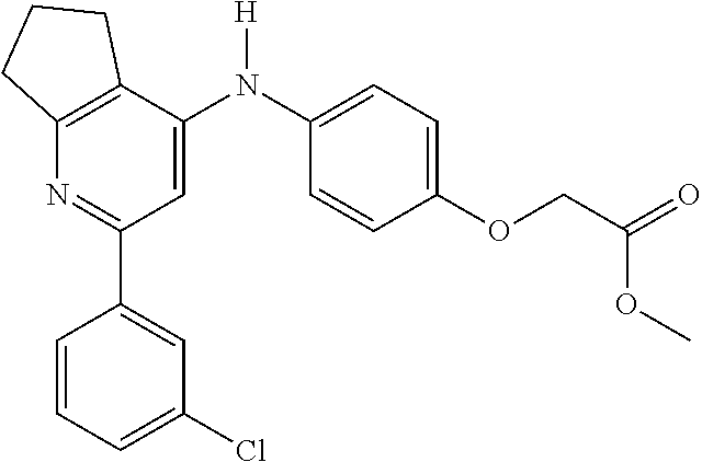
C1(C2=CC(Cl)=CC=C2)=NC2=C(C(N(C3=CC=C(OCC(OC)=O)C=C3)[H])=C1)CCC2
